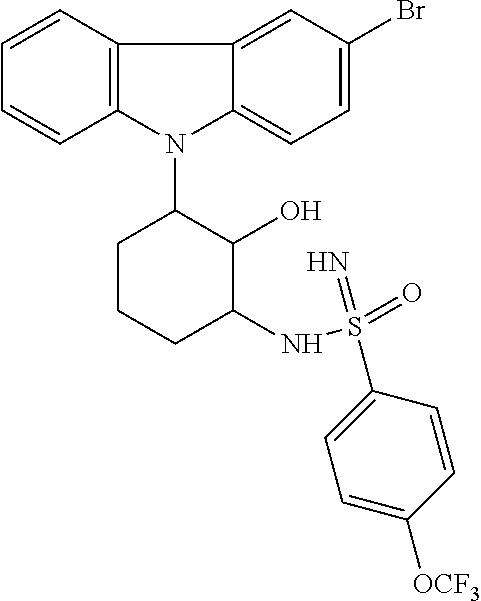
N1(C2CCCC(NS(=O)(=N)C3=CC=C([OCF3])C=C3)C2O)C2=C(C3=CC(Br)=CC=C13)C=CC=C2
